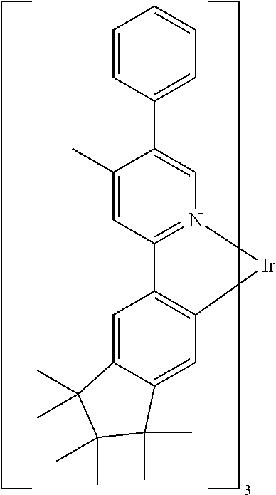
C12=C([Ir]N3=C1C=C(C)C(C1=CC=CC=C1)=C3)C=C1C(=C2)C(C)(C)C(C)(C)C1(C)C
